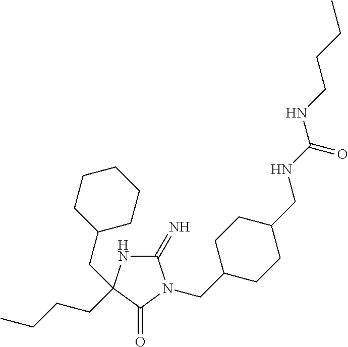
C1(=N)NC(CCCC)(CC2CCCCC2)C(=O)N1CC1CCC(CNC(NCCCC)=O)CC1
